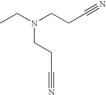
CCN(CCC#N)CCC#N
